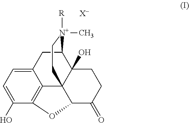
C1(O)=CC=C2C3=C1OC1C34C(O)(C(C2)[N+](C)([R])CC4)CCC1=O.[X-]
